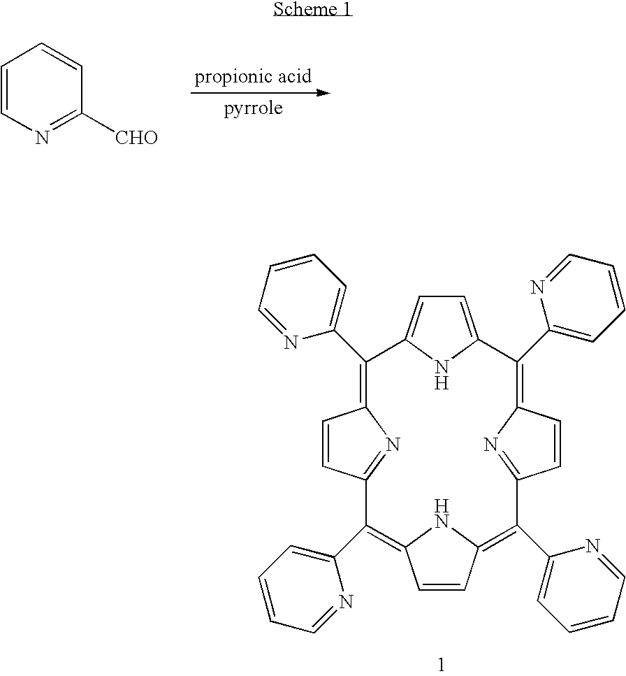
C1=CN=C([CHO])C=C1.C1=C2NC(=C1)C(C1=CC=CC=N1)=C1C=CC(=N1)C(C1=CC=CC=N1)=C1C=CC(=C(C3=CC=CC=N3)C3=NC(=C2C2=CC=CC=N2)C=C3)N1
